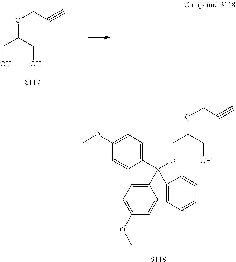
O(C(CO)CO)CC#C.[S117].C1(C(OCC(CO)OCC#C)(C2=CC=C(OC)C=C2)C2=CC=CC=C2)=CC=C(OC)C=C1.[S118]
